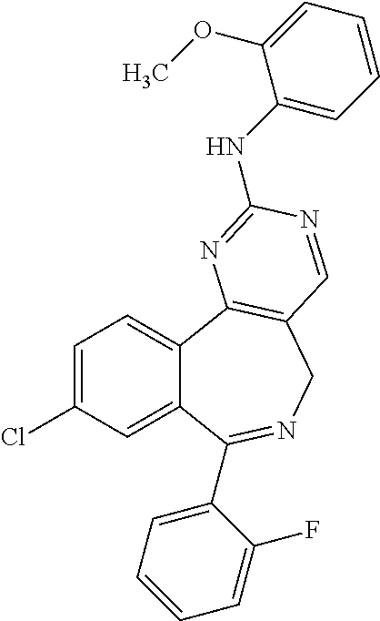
C1=C(Cl)C=C2C(=C1)C1=C(CN=C2C2=CC=CC=C2F)C=NC(NC2=CC=CC=C2OC)=N1
